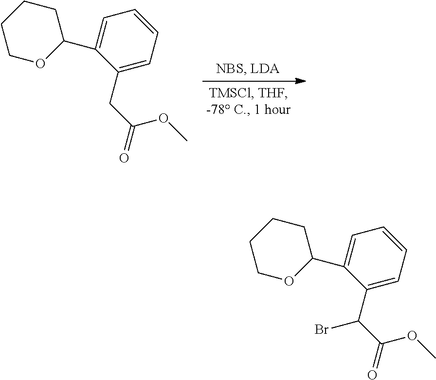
C1(CC(OC)=O)=CC=CC=C1C1CCCCO1.C1(C(C(OC)=O)Br)=CC=CC=C1C1CCCCO1
